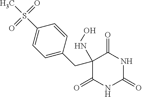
C1(=O)NC(=O)NC(=O)C1(CC1=CC=C(S(C)(=O)=O)C=C1)NO
